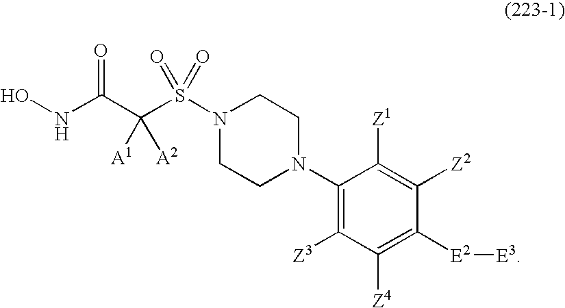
ONC(C(S(N1CCN(C2=C([Z3])C([Z4])=C([E2][E3])C([Z2])=C2[Z1])CC1)(=O)=O)([A1])[A2])=O
